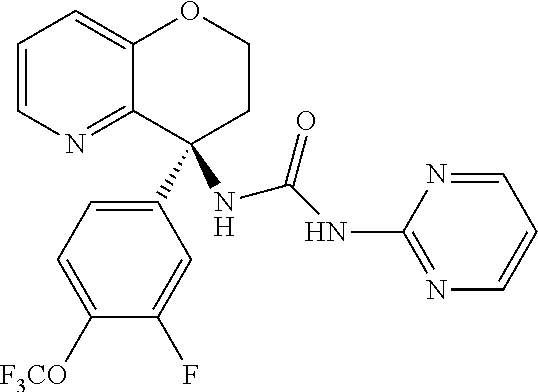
C1=CN=C2C(=C1)OCCC2(C1=CC=C([F3CO])C(F)=C1)NC(=O)NC1=NC=CC=N1
